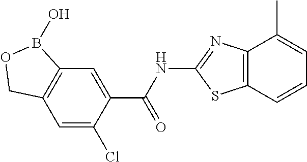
C12=C(C=C(Cl)C(C(NC3=NC4=C(S3)C=CC=C4C)=O)=C1)COB2O
